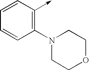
C1=CC(->C)=C(N2CCOCC2)C=C1
